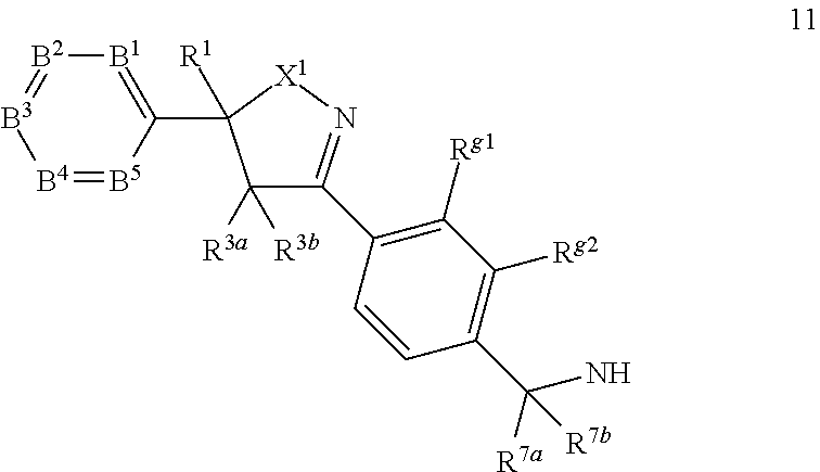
[B1]1=C(C2([R1])C([R3a])([R3b])C(C3=C([Rg1])C([Rg2])=C(C(N)([R7a])[R7b])C=C3)=N[X1]2)[B5]=[B4][B3]=[B2]1
